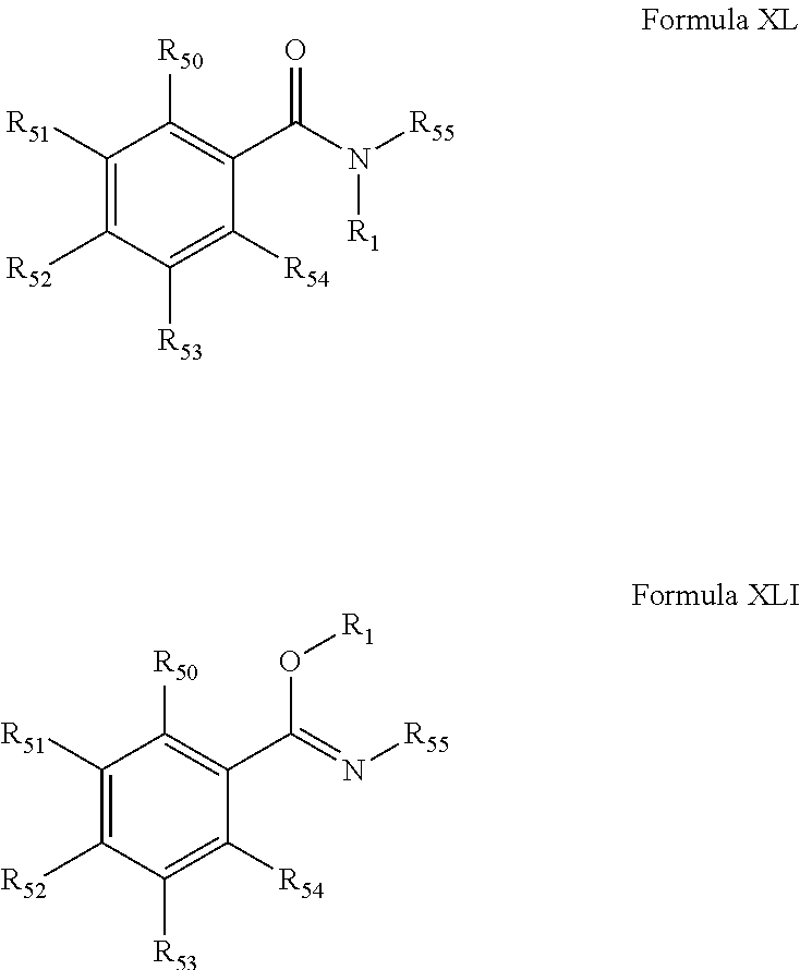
C1([R51])=C([R52])C([R53])=C([R54])C(C(N([R55])[R1])=O)=C1[R50].C1([R51])=C([R52])C([R53])=C([R54])C(C(=N[R55])O[R1])=C1[R50]
